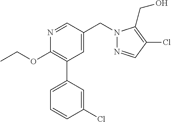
C1(OCC)=C(C2=CC=CC(Cl)=C2)C=C(CN2N=CC(Cl)=C2CO)C=N1
